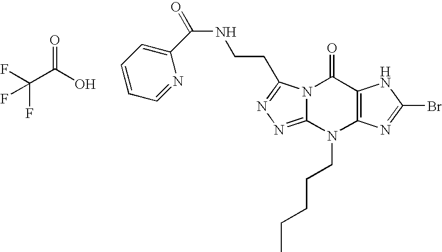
C(NCCC1=NN=C2N1C(=O)C1=C(N2CCCCC)N=C(Br)N1)(=O)C1=CC=CC=N1.C(C(O)=O)(F)(F)F
